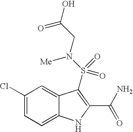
C1(Cl)=CC=C2C(=C1)C(S(N([Me])CC(O)=O)(=O)=O)=C(C(N)=O)N2
